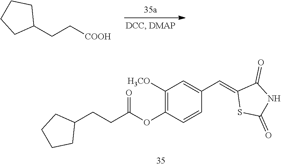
C1(CC[COOH])CCCC1.C1(CCC(OC2=C([H3CO])C=C(C=C3SC(=O)NC3=O)C=C2)=O)CCCC1
